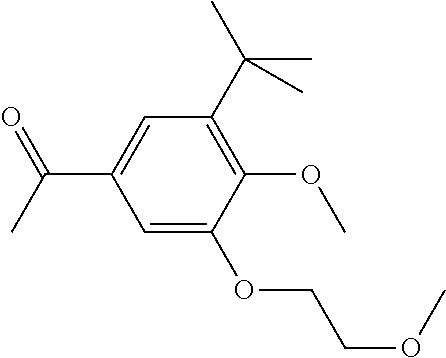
C1(OC)=C(C(C)(C)C)C=C(C(=O)C)C=C1OCCOC
